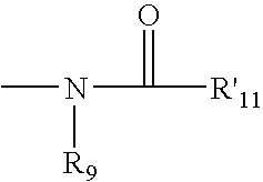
CN([R9])C(=O)[R'11]
